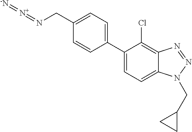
C1(CN=[N+]=[-N])=CC=C(C2=CC=C3C(=C2Cl)N=NN3CC2CC2)C=C1
